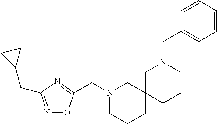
N1=C(CC2CC2)N=C(CN2CCCC3(C2)CCCN(CC2=CC=CC=C2)C3)O1
